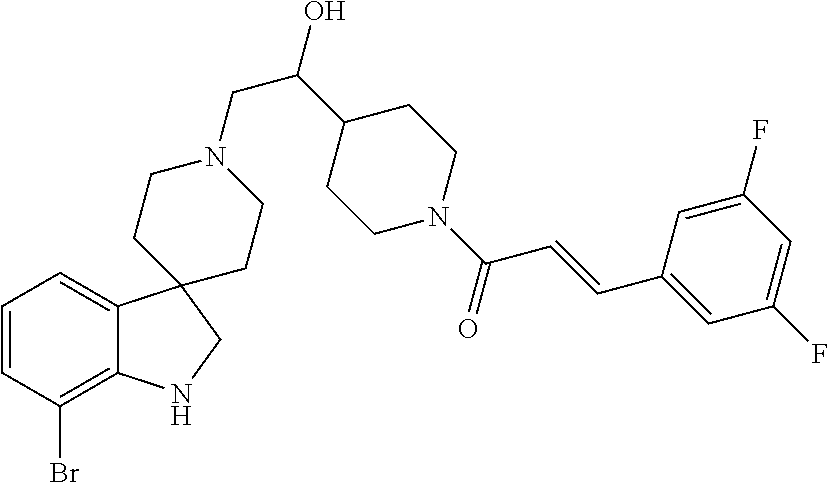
C1=CC(Br)=C2C(=C1)C1(CN2)CCN(CC(O)C2CCN(C(C=CC3=CC(F)=CC(F)=C3)=O)CC2)CC1
